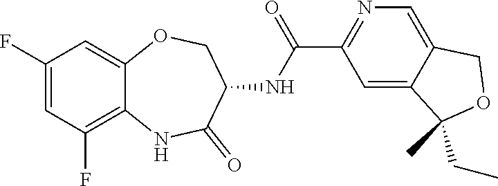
C1(F)=CC(F)=C2C(=C1)OCC(NC(=O)C1=NC=C3C(=C1)C(C)(CC)OC3)C(=O)N2
